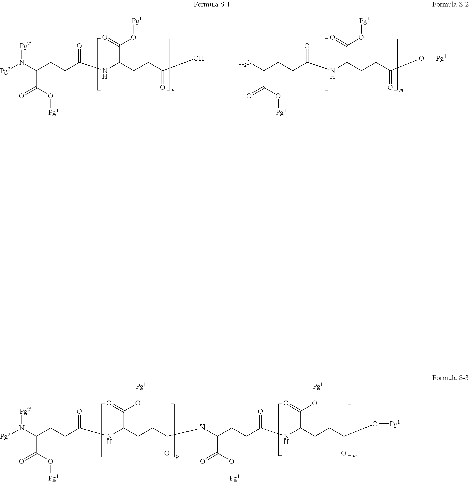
[Pg2]N(C(CCC(NC(CCC(O)=O)C(=O)O[Pg1])=O)C(O[Pg1])=O)[Pg2].NC(CCC(NC(CCC(O[Pg1])=O)C(=O)O[Pg1])=O)C(O[Pg1])=O.N(C(CCC(NC(CCC(O[Pg1])=O)C(=O)O[Pg1])=O)C(O[Pg1])=O)C(CCC(NC(CCC(N([Pg2])[Pg2])C(O[Pg1])=O)=O)C(=O)O[Pg1])=O
